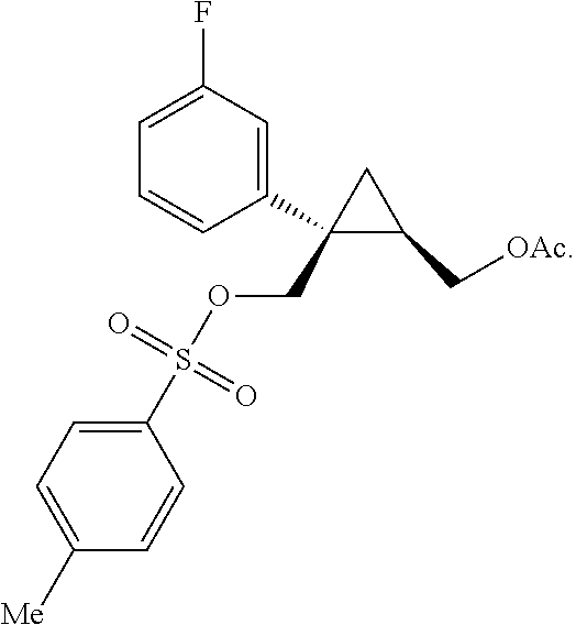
C1(COS(C2=CC=C([Me])C=C2)(=O)=O)(C2=CC(F)=CC=C2)C(C[OAc])C1
